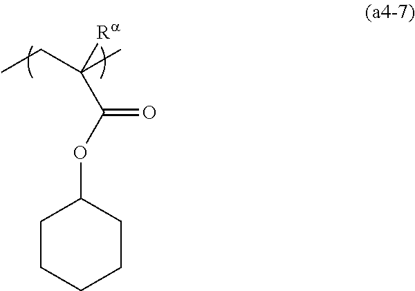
CCC(C)([Ra])C(=O)OC1CCCCC1
